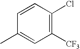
C1=CC(Cl)=C([CF3])C=C1C
